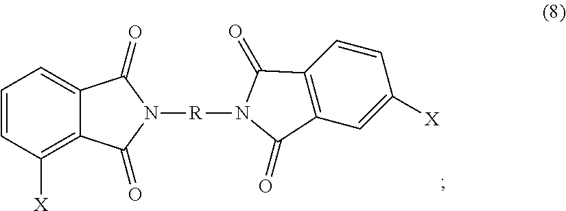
C1=CC([X])=C2C(=C1)C(=O)N([R]N1C(=O)C3=C(C=C([X])C=C3)C1=O)C2=O
